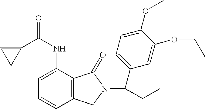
C1=C(NC(=O)C2CC2)C2=C(C=C1)CN(C(C1=CC=C(OC)C(OCC)=C1)CC)C2=O
